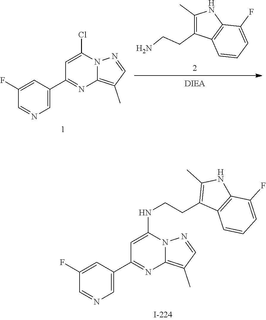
C1(CCN)=C(C)NC2=C1C=CC=C2F.C12=C(C)C=NN1C(Cl)=CC(C1=CN=CC(F)=C1)=N2.C12=C(C)C=NN1C(NCCC1=C(C)NC3=C1C=CC=C3F)=CC(C1=CN=CC(F)=C1)=N2
